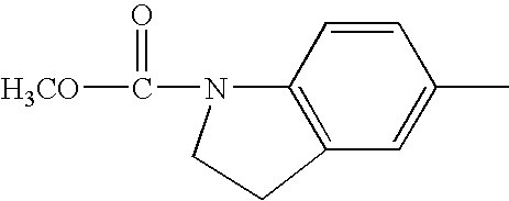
C(=O)(N1C2=C(C=C(C)C=C2)CC1)[H3CO]
